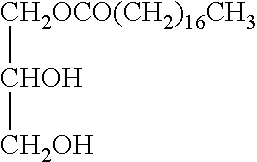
[CH2OCO(CH2)16CH3][CHOH][CH2OH]
